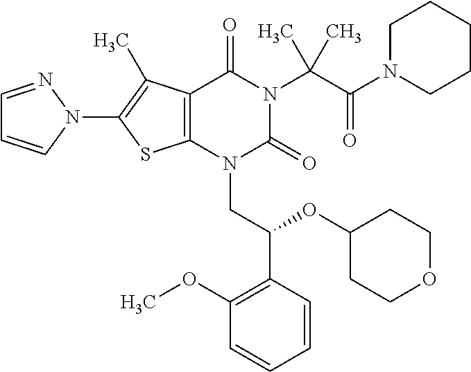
C12=C(C(C)=C(N3C=CC=N3)S1)C(=O)N(C(C(=O)N1CCCCC1)(C)C)C(=O)N2CC(C1=C(OC)C=CC=C1)OC1CCOCC1
